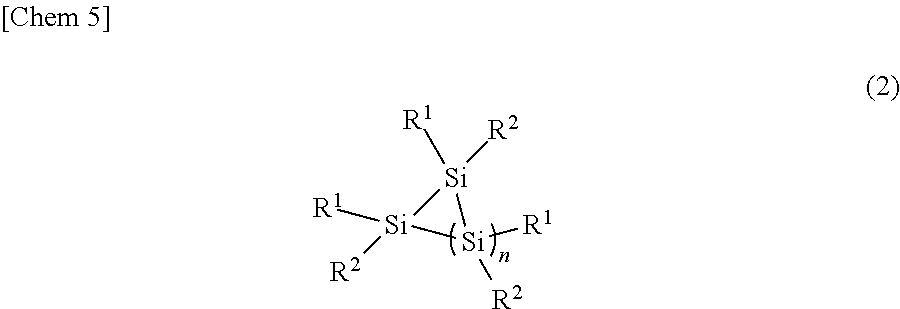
[Si]1([R2])([R1])[Si]([R1])([R2])[Si]1([R2])[R1]
